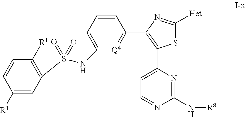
S1C([Het])=NC(C2=[Q4]C(NS(=O)(=O)C3=C([R1])C=CC([R1])=C3)=CC=C2)=C1C1=CC=NC(N[R8])=N1
